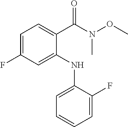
C1=C(F)C=C(NC2=CC=CC=C2F)C(C(N(OC)C)=O)=C1
